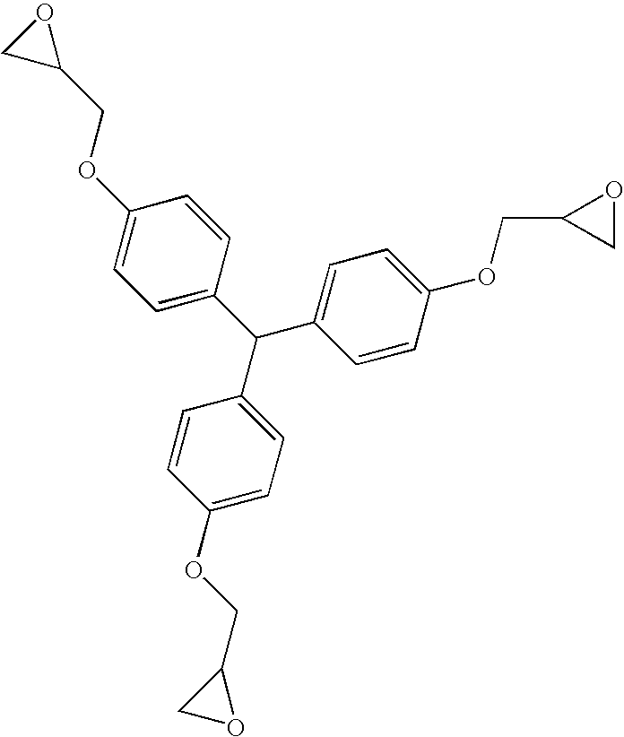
C1(OCC2OC2)=CC=C(C(C2=CC=C(OCC3CO3)C=C2)C2=CC=C(OCC3CO3)C=C2)C=C1
